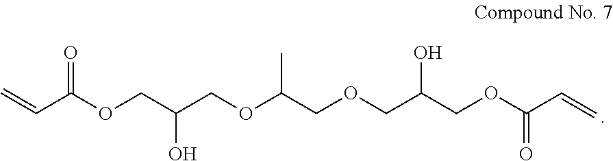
C=CC(OCC(COC(COCC(COC(=O)C=C)O)C)O)=O
